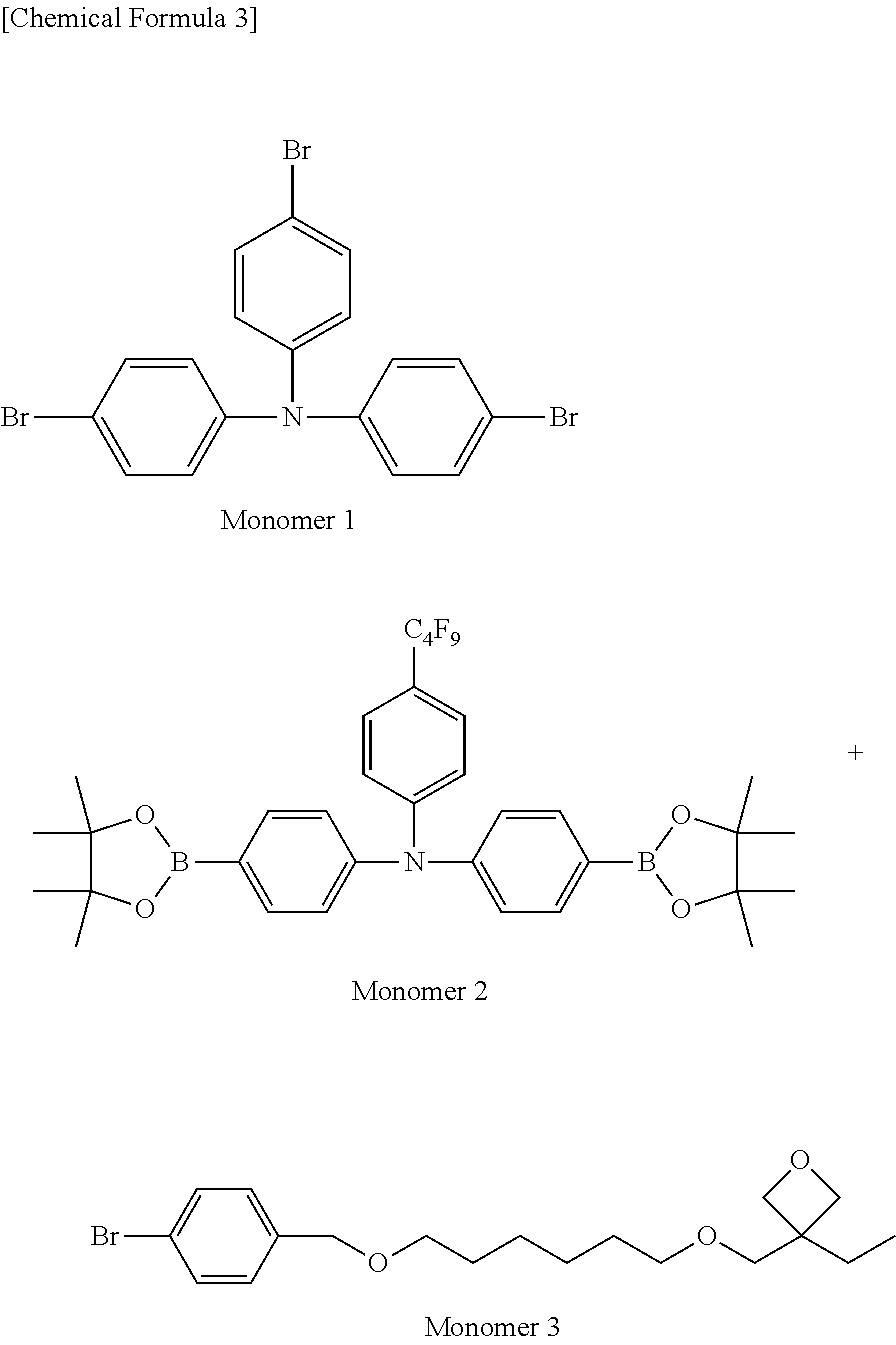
C1=CC(Br)=CC=C1N(C1=CC=C(Br)C=C1)C1=CC=C(Br)C=C1.C1=CC(B2OC(C)(C)C(C)(C)O2)=CC=C1N(C1=CC=C([C4F9])C=C1)C1=CC=C(B2OC(C)(C)C(C)(C)O2)C=C1.C1=CC(COCCCCCCOCC2(CC)COC2)=CC=C1Br
